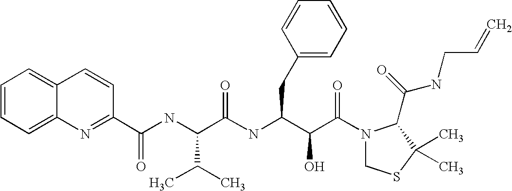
C1(C(NC(C(NC(C(C(N2CSC(C)(C)C2C(NCC=C)=O)=O)O)CC2=CC=CC=C2)=O)C(C)C)=O)=NC2=CC=CC=C2C=C1
